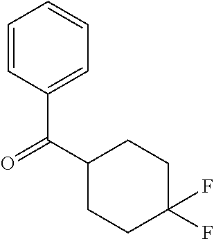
C1=CC(C(C2CCC(F)(F)CC2)=O)=CC=C1
